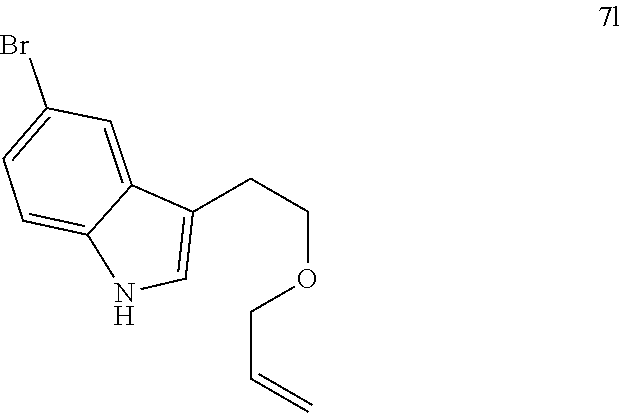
O(CC=C)CCC1=CNC2=CC=C(Br)C=C12
